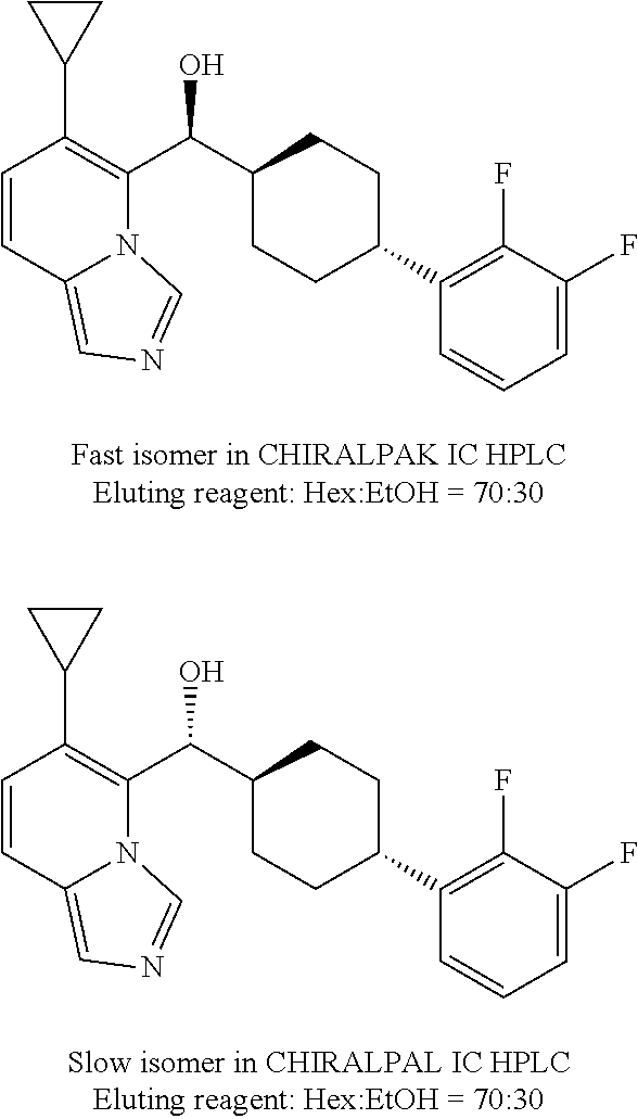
C1=CC2=CN=CN2C(C(C2CCC(C3=C(F)C(F)=CC=C3)CC2)O)=C1C1CC1.C1=CC2=CN=CN2C(C(C2CCC(C3=C(F)C(F)=CC=C3)CC2)O)=C1C1CC1
